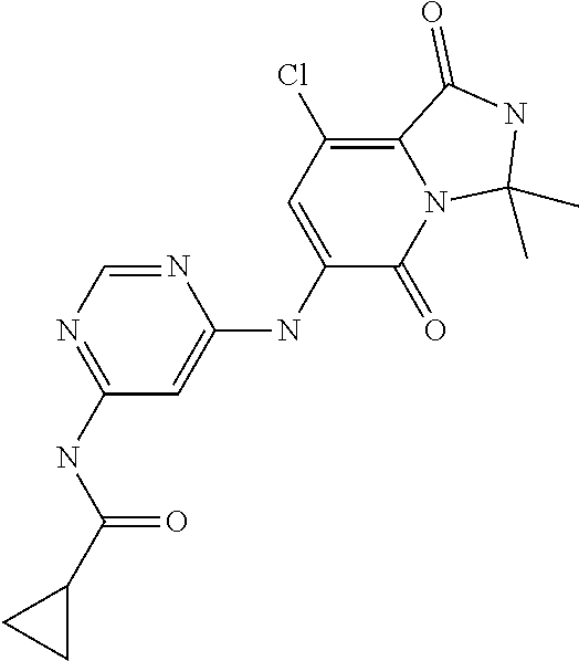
C1(NC(C2CC2)=O)=NC=NC(NC2=CC(Cl)=C3N(C2=O)C(C)(C)NC3=O)=C1
